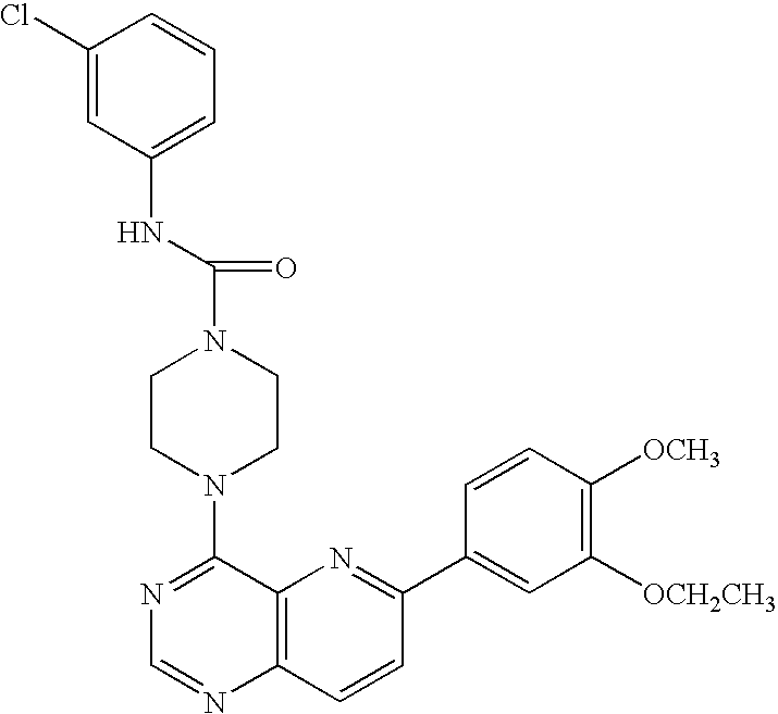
N1=C(N2CCN(C(NC3=CC=CC(Cl)=C3)=O)CC2)C2=C(N=C1)C=CC(C1=CC([OCH2CH3])=C([OCH3])C=C1)=N2
